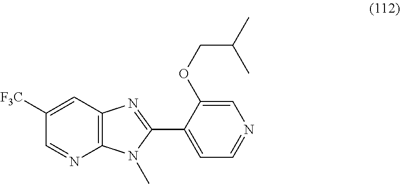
C12=C(C=C([F3C])C=N1)N=C(C1=CC=NC=C1OCC(C)C)N2C
